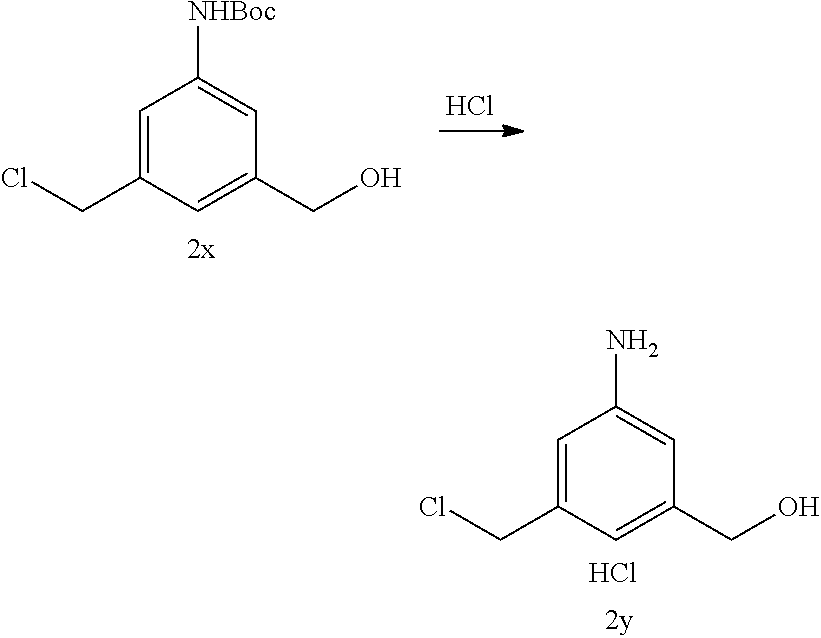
C1=C(CCl)C=C(CO)C=C1N.Cl.C1=C(CCl)C=C(CO)C=C1[NHBoc].Cl
